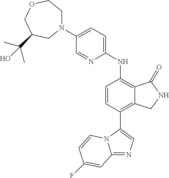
C1(N2CCOCC(C(C)(C)O)C2)=CC=C(NC2=C3C(=C(C4=CN=C5N4C=CC(F)=C5)C=C2)CNC3=O)N=C1
